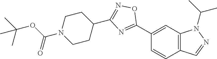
C1(C2=NC(C3CCN(C(OC(C)(C)C)=O)CC3)=NO2)=CC2=C(C=C1)C=NN2C(C)C
